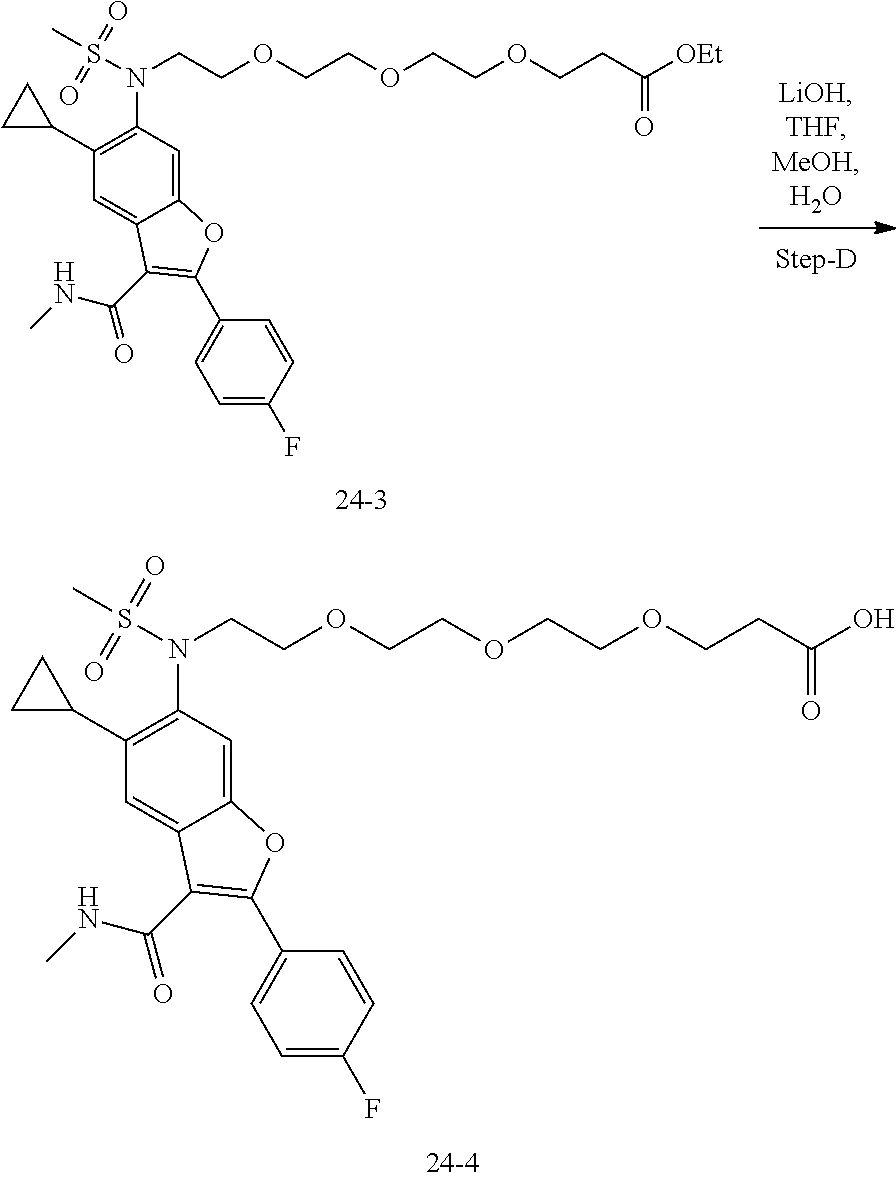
C(COCCC([OEt])=O)OCCOCCN(S(C)(=O)=O)C1=C(C2CC2)C=C2C(=C1)OC(C1=CC=C(F)C=C1)=C2C(=O)NC.C(COCCC(O)=O)OCCOCCN(S(C)(=O)=O)C1=C(C2CC2)C=C2C(=C1)OC(C1=CC=C(F)C=C1)=C2C(=O)NC
